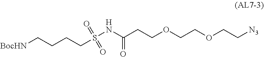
[BocHN]CCCCS(NC(CCOCCOCC[N3])=O)(=O)=O
